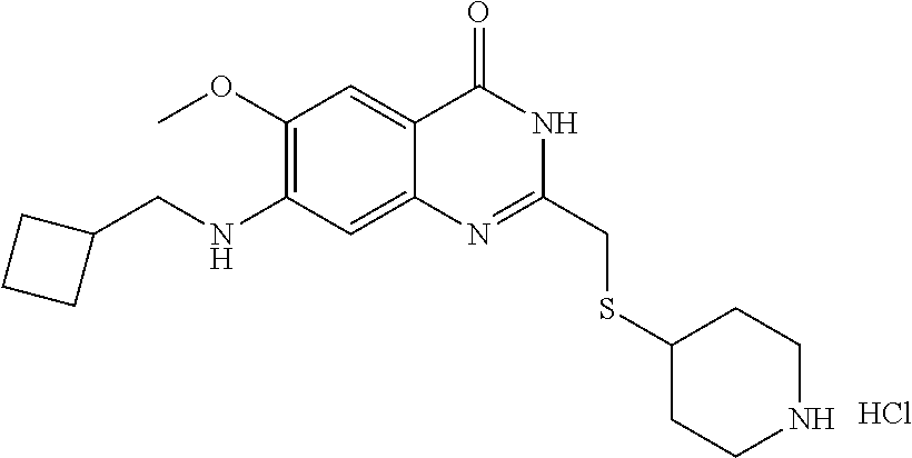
Cl.C1(NCC2CCC2)=C(OC)C=C2C(=C1)N=C(CSC1CCNCC1)NC2=O
